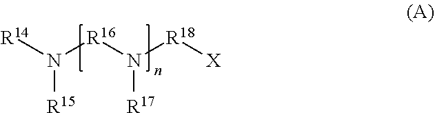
[R14]N([R16]N([R18][X])[R17])[R15]
